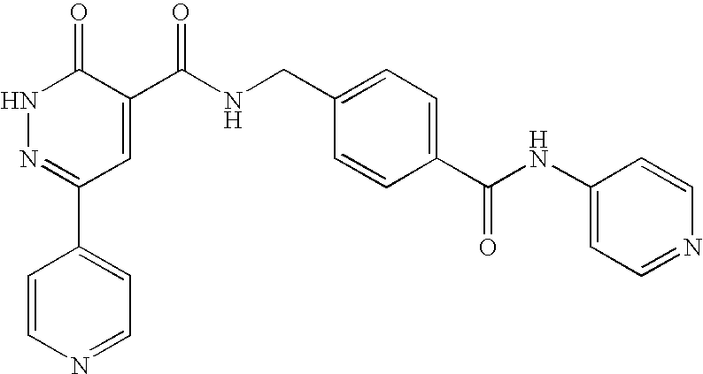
C1=NC=CC(C2=NNC(=O)C(C(NCC3=CC=C(C(NC4=CC=NC=C4)=O)C=C3)=O)=C2)=C1
